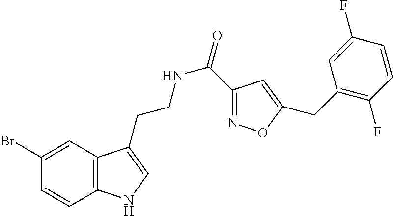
C12=C(C=C(Br)C=C1)C(CCNC(=O)C1=NOC(CC3=C(F)C=CC(F)=C3)=C1)=CN2
